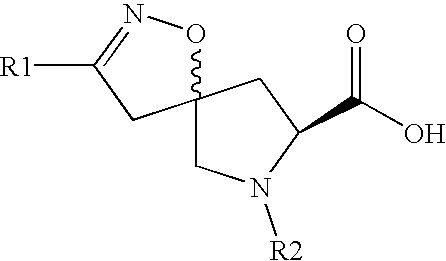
C1N([R2])C(C(O)=O)CC12ON=C([R1])C2
